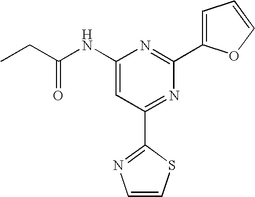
C1(NC(CC)=O)=CC(C2=NC=CS2)=NC(C2=CC=CO2)=N1
